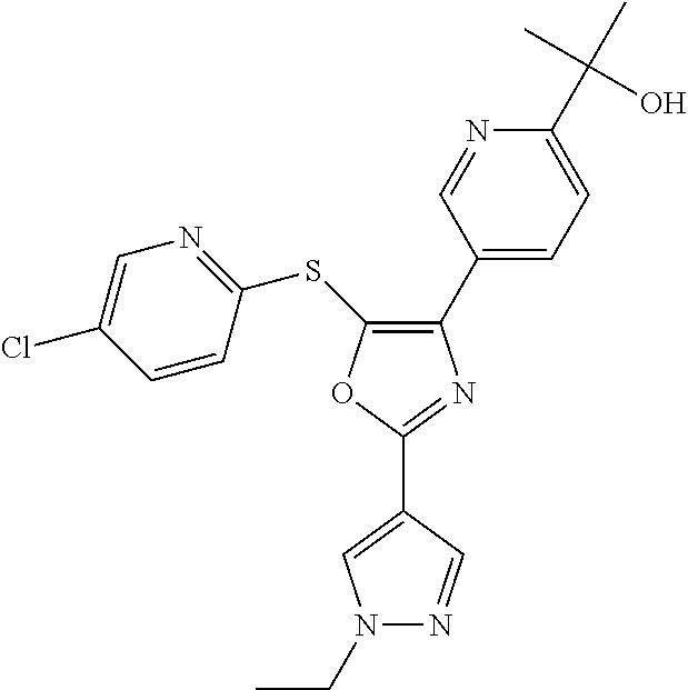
C1(C2=CC=C(C(C)(C)O)N=C2)=C(SC2=NC=C(Cl)C=C2)OC(C2=CN(CC)N=C2)=N1
